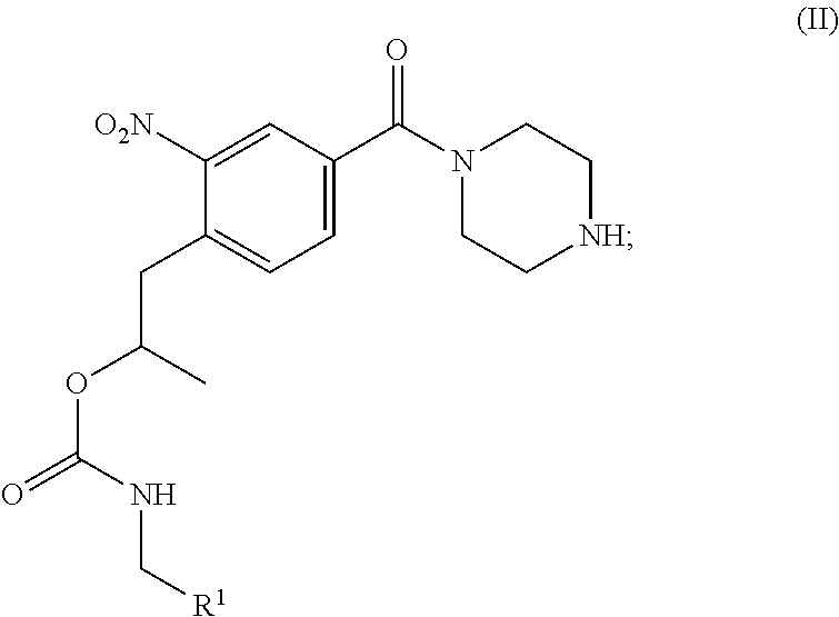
C1(CC(C)OC(NC[R1])=O)=CC=C(C(N2CC[NH]CC2)=O)C=C1[O2N]
